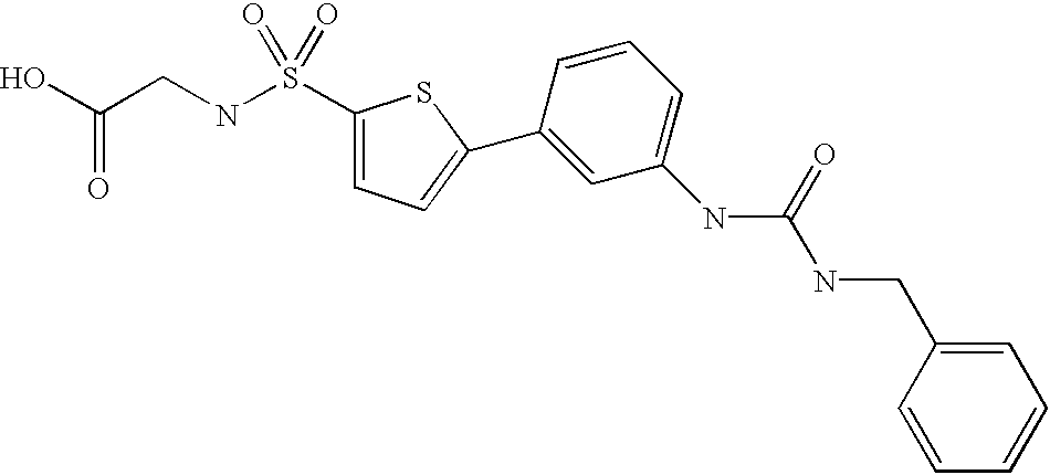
OC(CNS(C1=CC=C(C2=CC(NC(NCC3=CC=CC=C3)=O)=CC=C2)S1)(=O)=O)=O
